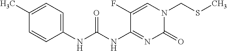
S(CN1C(=O)N=C(NC(NC2=CC=C(C)C=C2)=O)C(F)=C1)C
